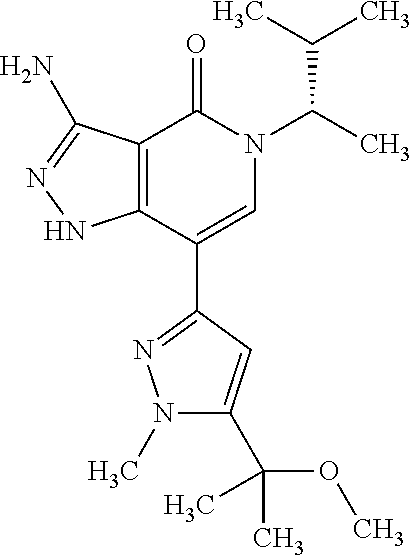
C12=C(C(C3=NN(C)C(C(C)(OC)C)=C3)=CN(C(C)C(C)C)C1=O)NN=C2N
